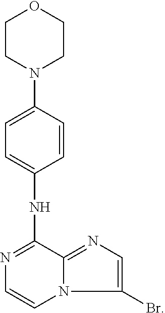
C1CN(C2=CC=C(NC3=NC=CN4C3=NC=C4Br)C=C2)CCO1
